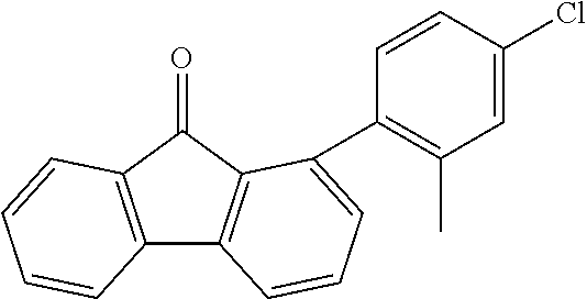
C12=C(C(=O)C3=C1C=CC=C3C1=C(C)C=C(Cl)C=C1)C=CC=C2
